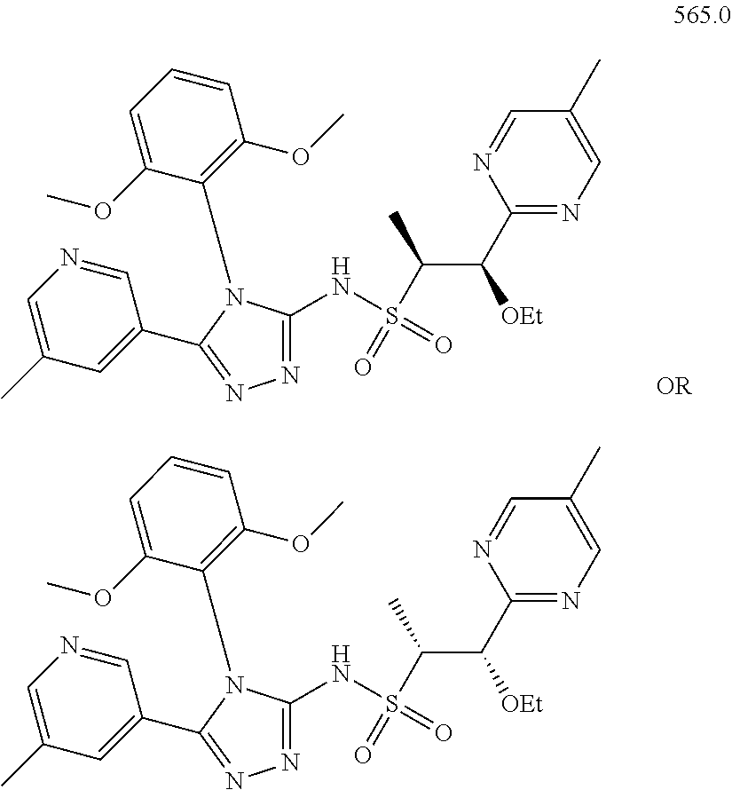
C1=NC(C([OEt])C(S(NC2=NN=C(C3=CC(C)=CN=C3)N2C2=C(OC)C=CC=C2OC)(=O)=O)C)=NC=C1C.C1=NC(C([OEt])C(S(NC2=NN=C(C3=CC(C)=CN=C3)N2C2=C(OC)C=CC=C2OC)(=O)=O)C)=NC=C1C
